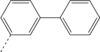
C1=CC=C(C)C=C1C1=CC=CC=C1
